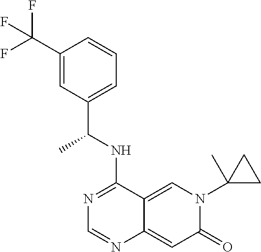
C1(C(F)(F)F)=CC(C(NC2=NC=NC3=CC(=O)N(C4(C)CC4)C=C23)C)=CC=C1
